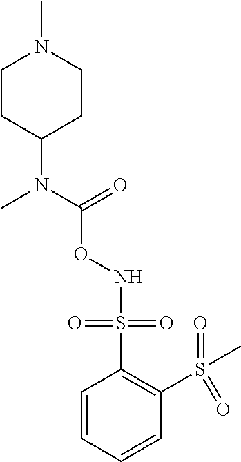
C1=CC=CC(S(=O)(=O)C)=C1S(=O)(=O)NOC(=O)N(C)C1CCN(C)CC1
